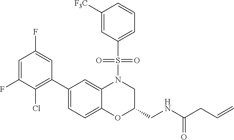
C1=C(F)C(Cl)=C(C2=CC=C3C(=C2)N(S(C2=CC=CC([F3C])=C2)(=O)=O)CC(CNC(=O)CC=C)O3)C=C1F
